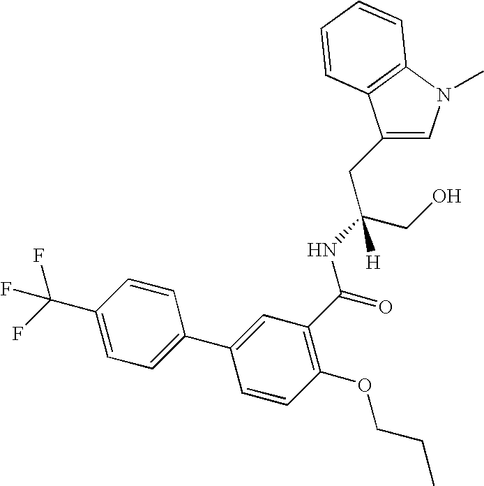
C1(CC(CO)(NC(=O)C2=C(OCCC)C=CC(C3=CC=C(C(F)(F)F)C=C3)=C2)[H])=CN(C)C2=C1C=CC=C2
